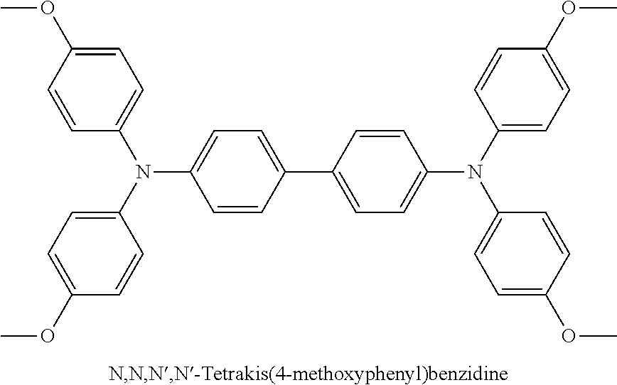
C1=C(OC)C=CC(N(C2=CC=C(C3=CC=C(N(C4=CC=C(OC)C=C4)C4=CC=C(OC)C=C4)C=C3)C=C2)C2=CC=C(OC)C=C2)=C1
